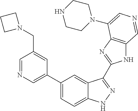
C1(C2=CN=CC(CN3CCC3)=C2)=CC=C2C(=C1)C(C1=NC3=C(N1)C=NC=C3N1CCNCC1)=NN2
